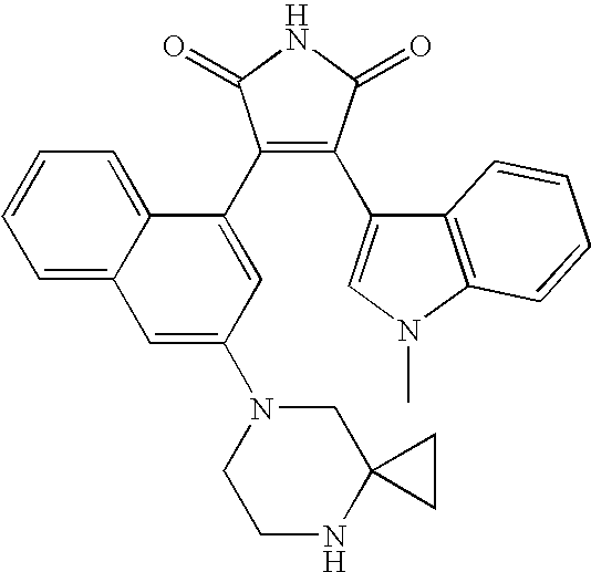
C1(C2=CC(N3CCNC4(C3)CC4)=CC3=CC=CC=C32)=C(C2=CN(C)C3=C2C=CC=C3)C(=O)NC1=O
